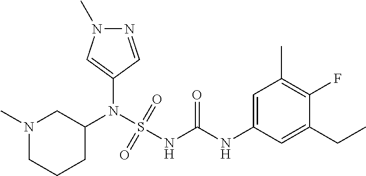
C1(N(S(NC(NC2=CC(C)=C(F)C(CC)=C2)=O)(=O)=O)C2CN(C)CCC2)=CN(C)N=C1
